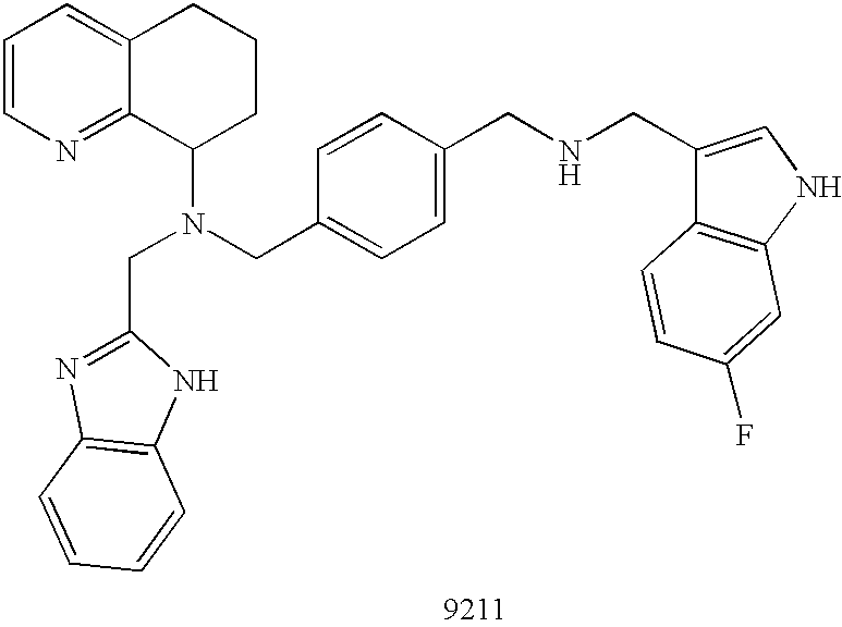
C1=CN=C2C(=C1)CCCC2N(CC1=CC=C(CNCC2=CNC3=C2C=CC(F)=C3)C=C1)CC1=NC2=C(N1)C=CC=C2
